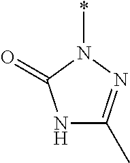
N1C(C)=NN(*)C1=O
